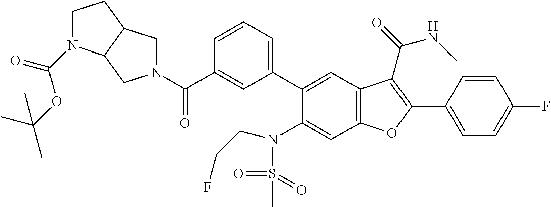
N1(C(C2=CC(C3=CC4=C(C=C3N(CCF)S(C)(=O)=O)OC(C3=CC=C(F)C=C3)=C4C(=O)NC)=CC=C2)=O)CC2C(C1)N(C(OC(C)(C)C)=O)CC2
